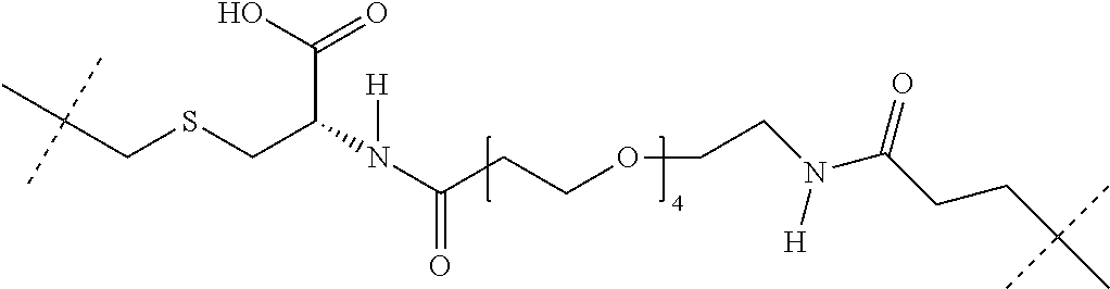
C(CSCC(N([H])C(CCOCCN(C(CCC(C)(C)C)=O)[H])=O)C(O)=O)(C)(C)C
